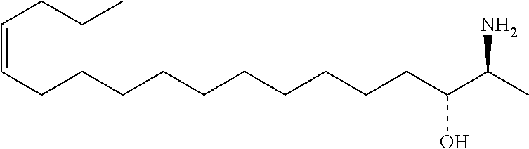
C(C(C(C)N)O)CCCCCCCCCC=CCCC
